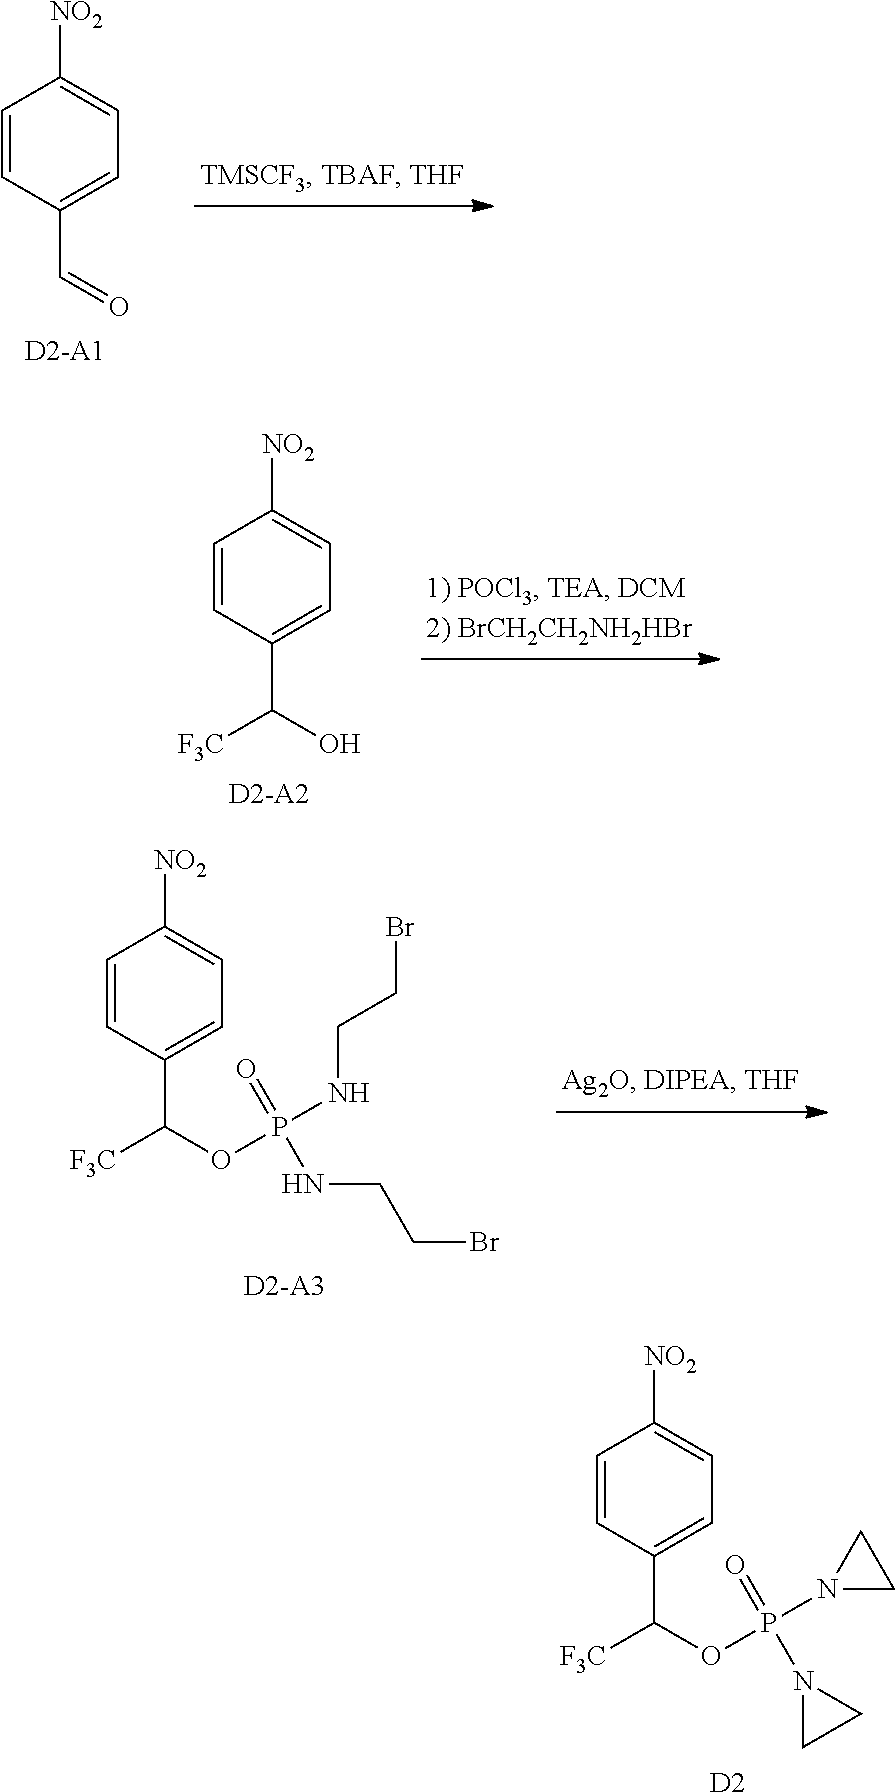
C1=CC(C=O)=CC=C1[NO2].[D2-A1].C1=CC(C(O)[F3C])=CC=C1[NO2].[D2-A2].C1=CC(C(OP(NCCBr)(=O)NCCBr)[F3C])=CC=C1[NO2].[D2-A3].C1=CC(C(OP(N2CC2)(=O)N2CC2)[F3C])=CC=C1[NO2].[D2]
